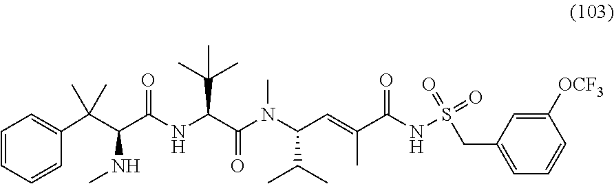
C1=CC=C(C(C(C(NC(C(N(C(C=C(C(NS(=O)(=O)CC2=CC=CC([OCF3])=C2)=O)C)C(C)C)C)=O)C(C)(C)C)=O)NC)(C)C)C=C1
